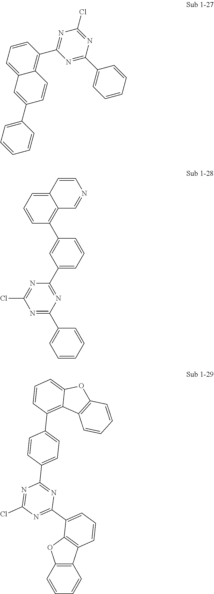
C1=CC=C2C(=C1C1=NC(Cl)=NC(C3=CC=CC=C3)=N1)C=CC(C1=CC=CC=C1)=C2.C12=CC=CC(C3=CC(C4=NC(C5=CC=CC=C5)=NC(Cl)=N4)=CC=C3)=C1C=NC=C2.C12=C(C=CC=C1)OC1=C2C=CC=C1C1=NC(Cl)=NC(C2=CC=C(C3=C4C(=CC=C3)OC3=C4C=CC=C3)C=C2)=N1
